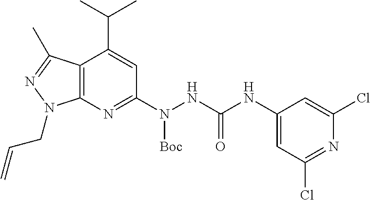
C12=C(N=C(N(NC(NC3=CC(Cl)=NC(Cl)=C3)=O)[Boc])C=C1C(C)C)N(CC=C)N=C2C
